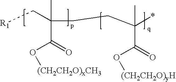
C(C(=O)O[(CH2CH2O)xCH3])(C[R1])(C)CCC(*)(C)C(=O)O[(CH2CH2O)yH]
